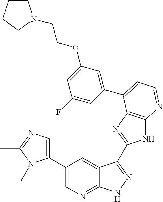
C1(C2=CN=C(C)N2C)=CN=C2C(=C1)C(C1=NC3=C(N1)N=CC=C3C1=CC(OCCN3CCCC3)=CC(F)=C1)=NN2
